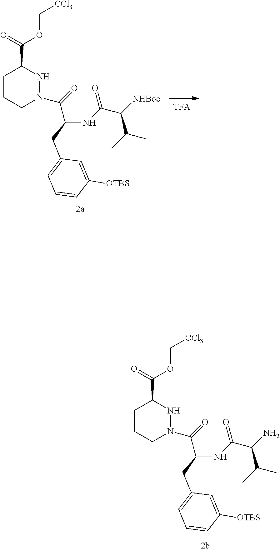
C1CCN(C(C(NC(C(C(C)C)[NHBoc])=O)CC2=CC=CC([OTBS])=C2)=O)NC1C(OC[CCl3])=O.C1CCN(C(C(NC(C(C(C)C)N)=O)CC2=CC=CC([OTBS])=C2)=O)NC1C(OC[CCl3])=O
